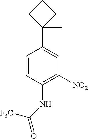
C1=CC(NC([F3C])=O)=C([NO2])C=C1C1(C)CCC1
